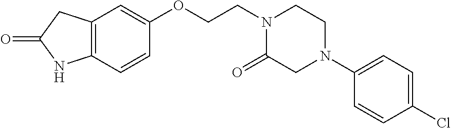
C12=C(C=CC(OCCN3C(=O)CN(C4=CC=C(Cl)C=C4)CC3)=C1)NC(=O)C2
